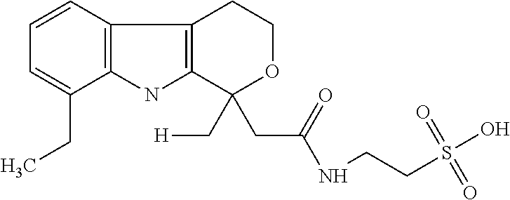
C12=C(C=CC=C1CC)C1=C(N2)C(C[H])(CC(=O)NCCS(O)(=O)=O)OCC1
